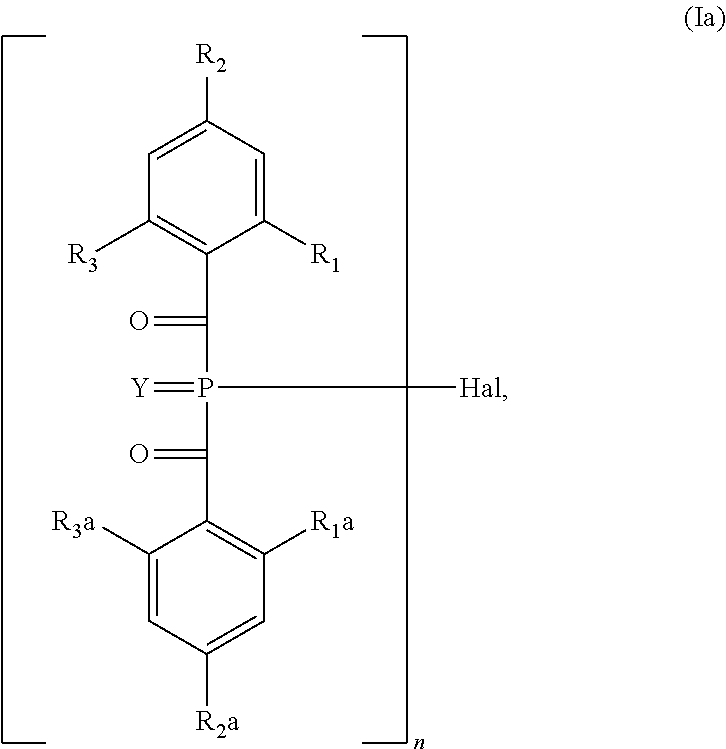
C1=C([R2])C=C([R1])C(C(=O)P(C(=O)C2=C([R1a])C=C([R2a])C=C2[R3a])(=[Y])[Hal])=C1[R3]
